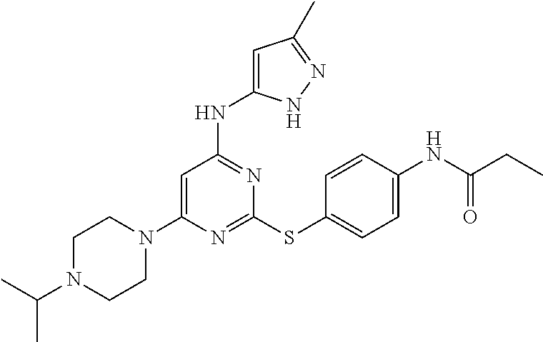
N1=C(SC2=CC=C(NC(CC)=O)C=C2)N=C(NC2=CC(C)=NN2)C=C1N1CCN(C(C)C)CC1
